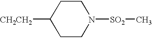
C1CN([SO2]C)CCC1[CH2CH2]
